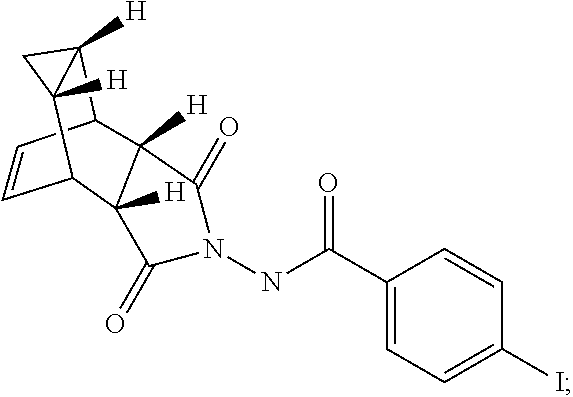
C1=CC2C3([H])C([H])(C1C1([H])C2([H])C(=O)N(NC(=O)C2=CC=C(I)C=C2)C1=O)C3
